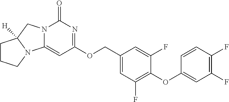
O(C1=C(F)C=C(COC2=NC(=O)N3C(=C2)N2C([H])(C3)CCC2)C=C1F)C1=CC(F)=C(F)C=C1
